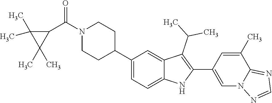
C1(C2CCN(C(C3C(C)(C)C3(C)C)=O)CC2)=CC=C2C(=C1)C(C(C)C)=C(C1=CN3C(=NC=N3)C(C)=C1)N2
